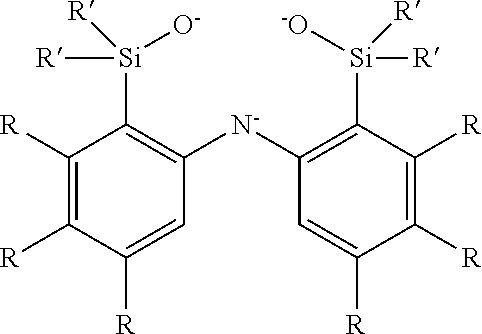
C1=C([R])C([R])=C([R])C([Si]([R])([R])[O-])=C1[N-]C1=C([Si]([R])([R])[-O])C([R])=C([R])C([R])=C1
